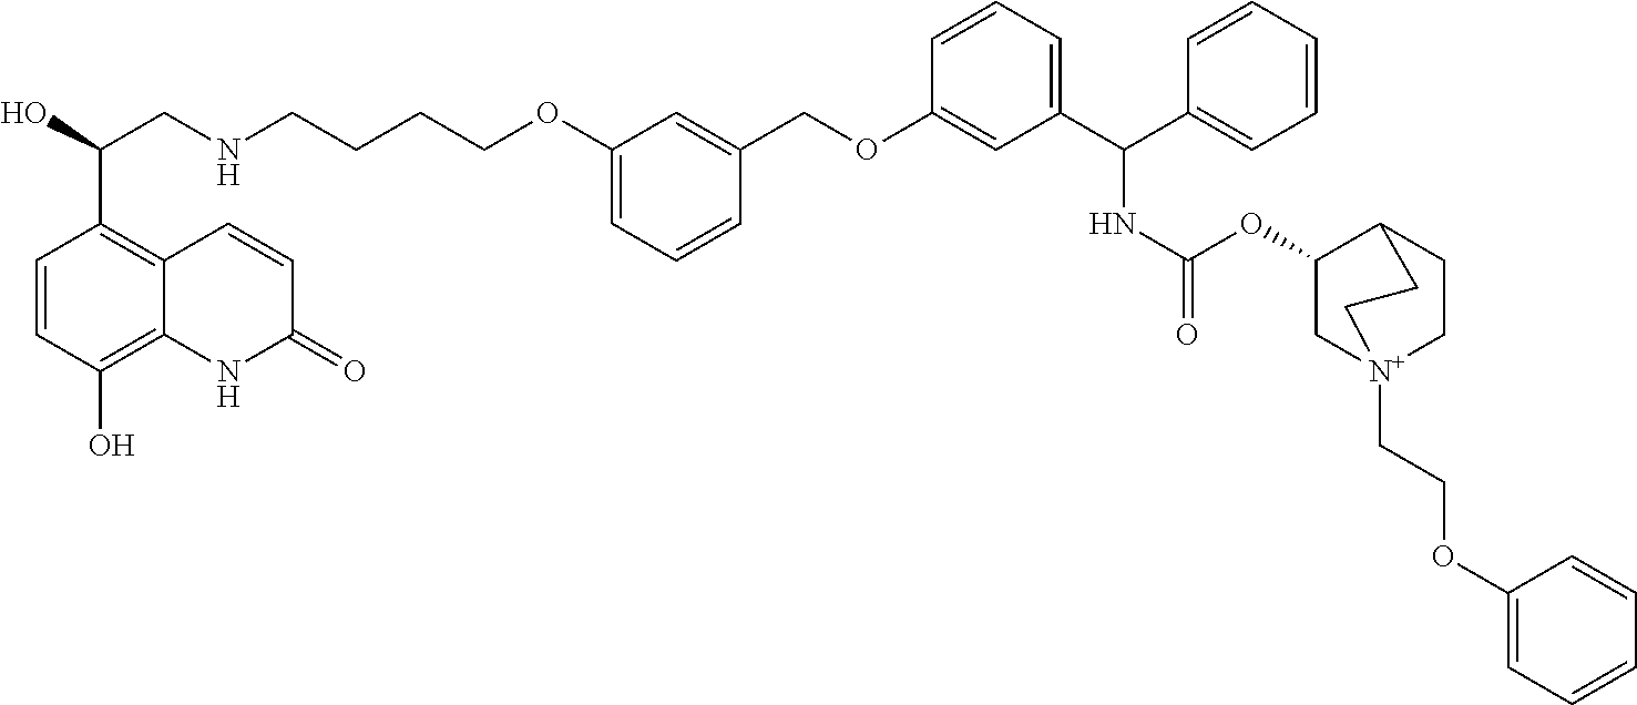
C12=C(O)C=CC(C(O)CNCCCCOC3=CC=CC(COC4=CC(C(C5=CC=CC=C5)NC(=O)OC5C[N+]6(CCOC7=CC=CC=C7)CCC5CC6)=CC=C4)=C3)=C1C=CC(=O)N2
